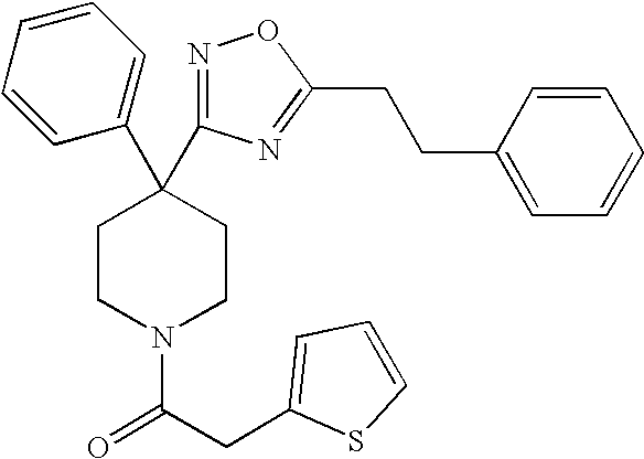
C1(C2(C3=NOC(CCC4=CC=CC=C4)=N3)CCN(C(CC3=CC=CS3)=O)CC2)=CC=CC=C1
